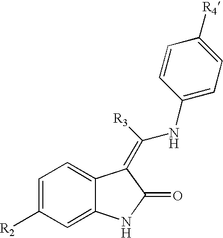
C1=C([R2])C=C2C(=C1)C(=C(NC1=CC=C([R4])C=C1)[R3])C(=O)N2
